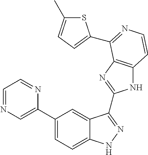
C1(C2=CN=CC=N2)=CC=C2C(=C1)C(C1=NC3=C(N1)C=CN=C3C1=CC=C(C)S1)=NN2
